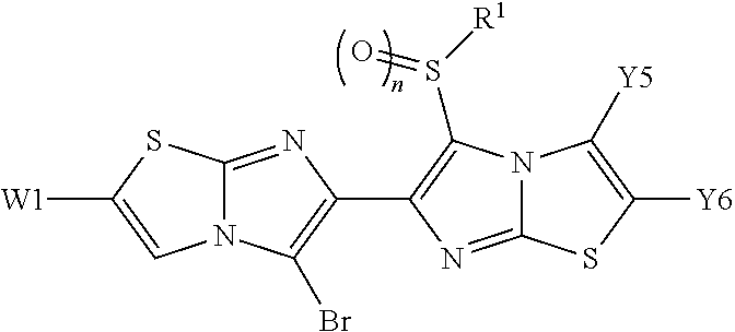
N12C(=NC(C3=C(S([R1])=O)N4C(=N3)SC([Y6])=C4[Y5])=C1Br)SC([W1])=C2
